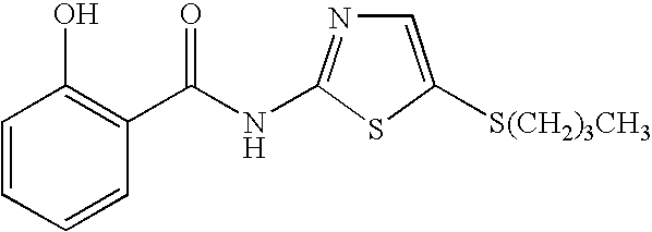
C1=CC=CC(C(NC2=NC=C([S(CH2)3CH3])S2)=O)=C1O
